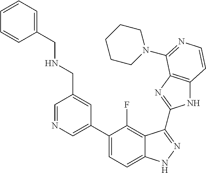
C1=C(C2=CC=C3C(=C2F)C(C2=NC4=C(N2)C=CN=C4N2CCCCC2)=NN3)C=C(CNCC2=CC=CC=C2)C=N1
